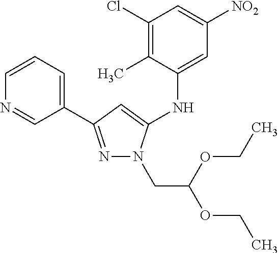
N1=C(C2=CC=CN=C2)C=C(NC2=CC([NO2])=CC(Cl)=C2C)N1CC(OCC)OCC
